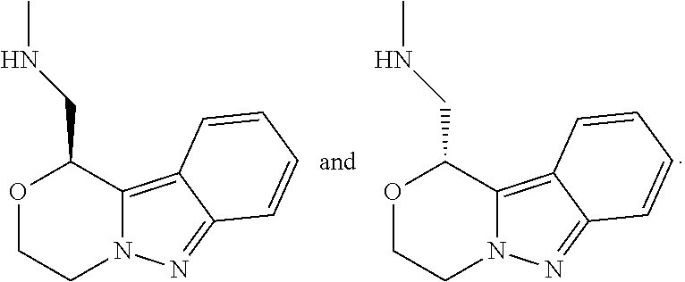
O1CCN2C(=C3C(=N2)C=CC=C3)C1CNC.O1CCN2C(=C3C(=N2)C=CC=C3)C1CNC
